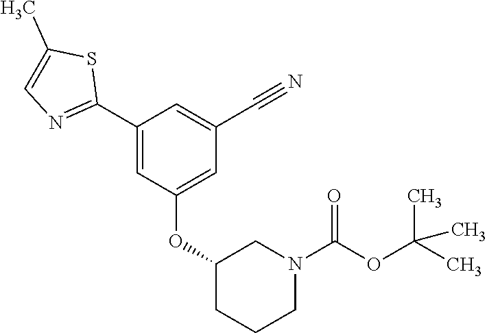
C1(OC2=CC(C#N)=CC(C3=NC=C(C)S3)=C2)CCCN(C(=O)OC(C)(C)C)C1
